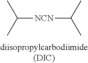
C([NCN]C(C)C)(C)C
